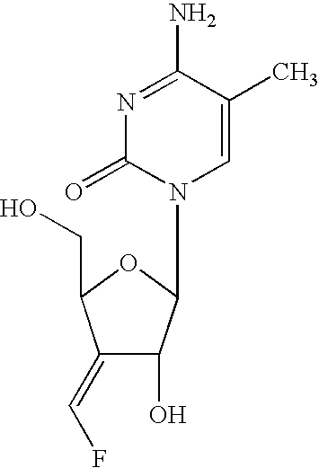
N1=C(N)C(C)=CN(C2C(O)C(=CF)C(CO)O2)C1=O
